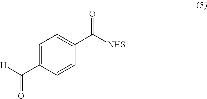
C1=C(C([H])=O)C=CC(C([NHS])=O)=C1
